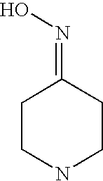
C1CNCCC1=NO
